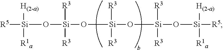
O([Si](O[Si](O[Si]([R5])([H(2-a)])[R1a])([R3])[R3])([R3])[R3])[Si](O[Si]([R5])([H(2-a)])[R1a])([R3])[R3]
